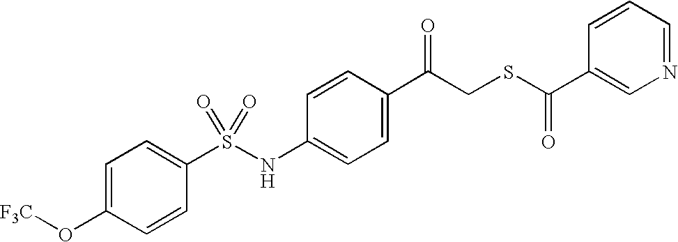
C1=C(C(CSC(C2=CN=CC=C2)=O)=O)C=CC(NS(C2=CC=C(O[F3C])C=C2)(=O)=O)=C1
